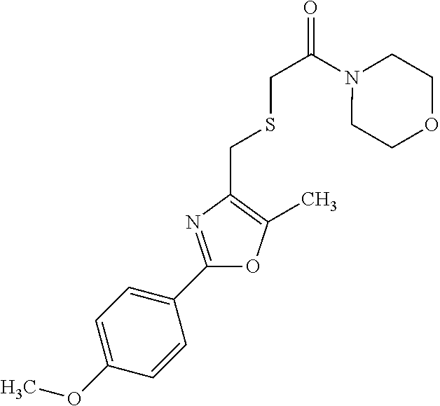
O1C(C2=CC=C(OC)C=C2)=NC(CSCC(=O)N2CCOCC2)=C1C
